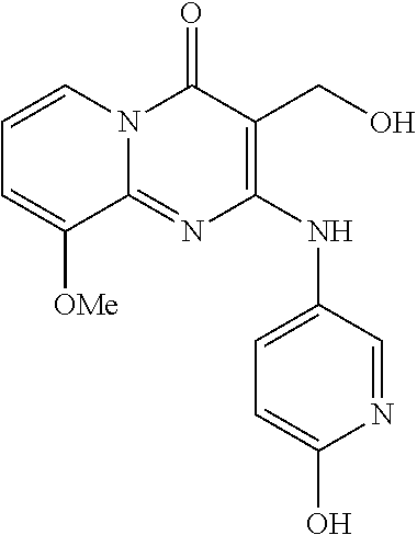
C1=CN2C(=NC(NC3=CC=C(O)N=C3)=C(CO)C2=O)C([OMe])=C1
